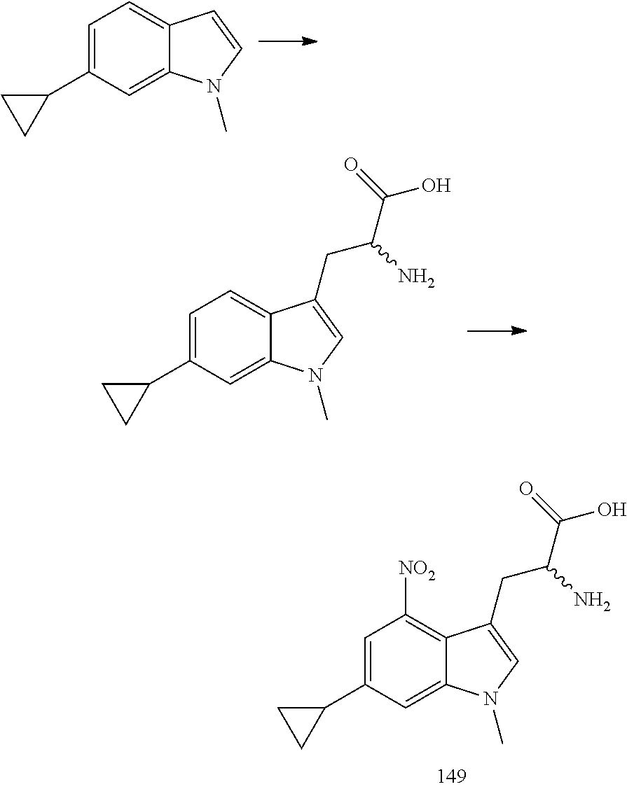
C1(C2CC2)=CC([NO2])=C2C(=C1)N(C)C=C2CC(C(O)=O)N.C1(C2CC2)=CC=C2C(=C1)N(C)C=C2.C1(C2CC2)=CC=C2C(=C1)N(C)C=C2CC(C(O)=O)N
